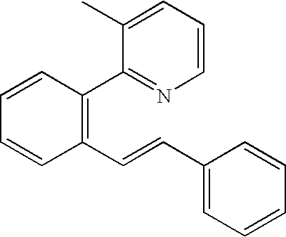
C1=CC=CC(C=CC2=CC=CC=C2)=C1C1=NC=CC=C1C
